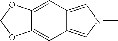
C12=CN(C)C=C1C=C1C(=C2)OCO1
